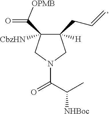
C1([H])(CC=C)C([CbzHN])(C(=O)[OPMB])CN(C(C(C)[NHBoc])=O)C1
